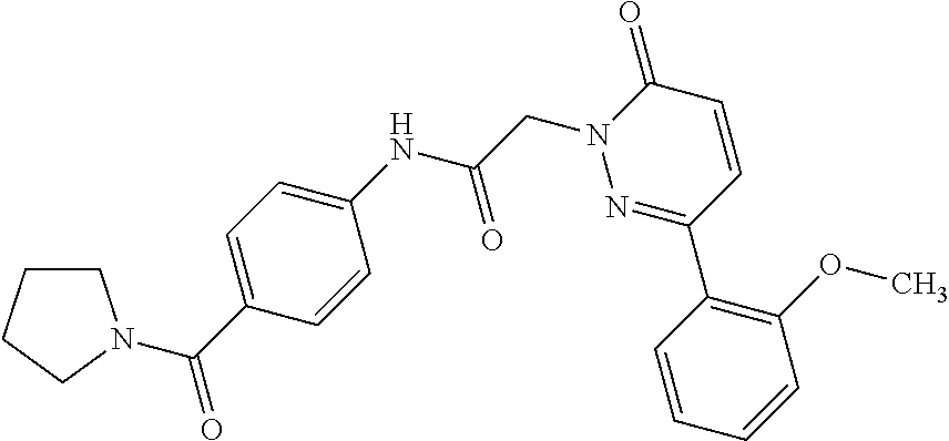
N1(CC(=O)NC2=CC=C(C(=O)N3CCCC3)C=C2)N=C(C2=C(OC)C=CC=C2)C=CC1=O
